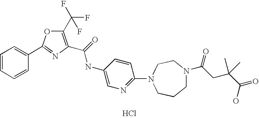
C1=CC=CC(C2=NC(C(=O)NC3=CN=C(N4CCCN(C(=O)CC(C(=O)O)(C)C)CC4)C=C3)=C(C(F)(F)F)O2)=C1.Cl
